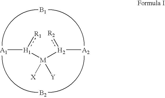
[M]([H1](:[R1])[A1])([H2](:[R2])[A2])([X])[Y].[B1].[B2]
